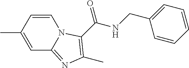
C1=CC(C)=CC2=NC(C)=C(C(NCC3=CC=CC=C3)=O)N12
